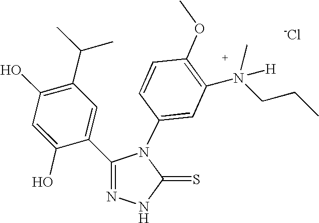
C1(O)=C(C(C)C)C=C(C2=NNC(=S)N2C2=CC(N(CCC)(C)[H])=C(OC)C=C2)C(O)=C1.[-Cl]
